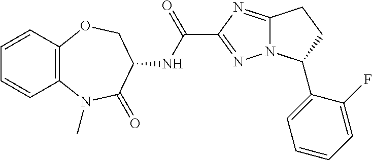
C12=C(OCC(NC(=O)C3=NN4C(=N3)CCC4C3=CC=CC=C3F)C(=O)N1C)C=CC=C2
